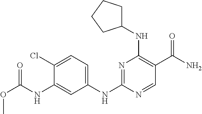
C1(Cl)=CC=C(NC2=NC(NC3CCCC3)=C(C(N)=O)C=N2)C=C1NC(OC)=O
